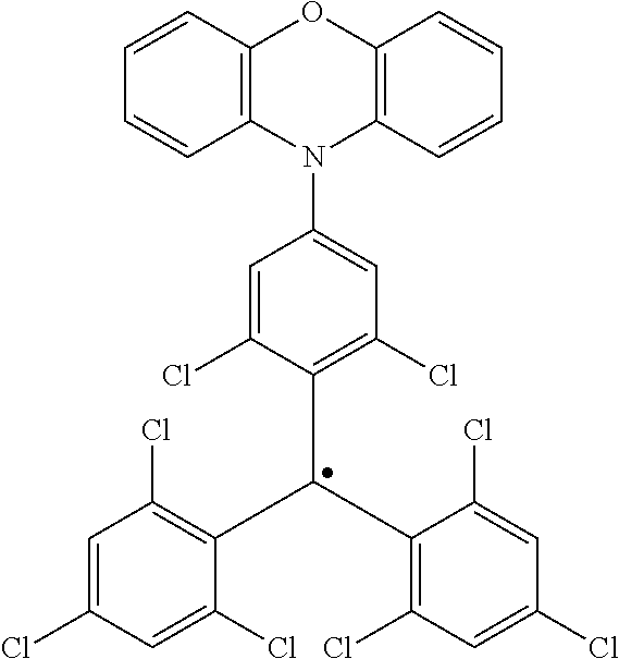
C1(N2C3=C(OC4=C2C=CC=C4)C=CC=C3)=CC(Cl)=C(C(C2=C(Cl)C=C(Cl)C=C2Cl)C2=C(Cl)C=C(Cl)C=C2Cl)C(Cl)=C1
